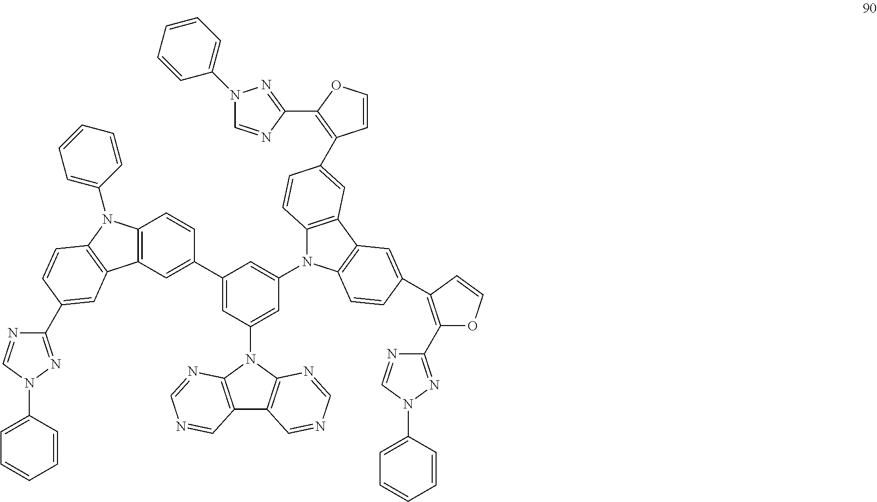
C12=C(C=C(C3=CC(N4C5=C(C6=C4N=CN=C6)C=NC=N5)=CC(N4C5=C(C6=C4C=CC(C4=C(C7=NN(C8=CC=CC=C8)C=N7)OC=C4)=C6)C=C(C4=C(C6=NN(C7=CC=CC=C7)C=N6)OC=C4)C=C5)=C3)C=C1)C1=C(N2C2=CC=CC=C2)C=CC(C2=NN(C3=CC=CC=C3)C=N2)=C1
